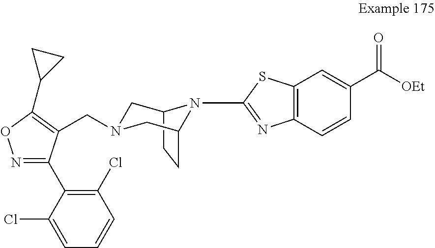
C12CCC(CN(CC3=C(C4CC4)ON=C3C3=C(Cl)C=CC=C3Cl)C1)N2C1=NC2=C(C=C(C(=O)[OEt])C=C2)S1
